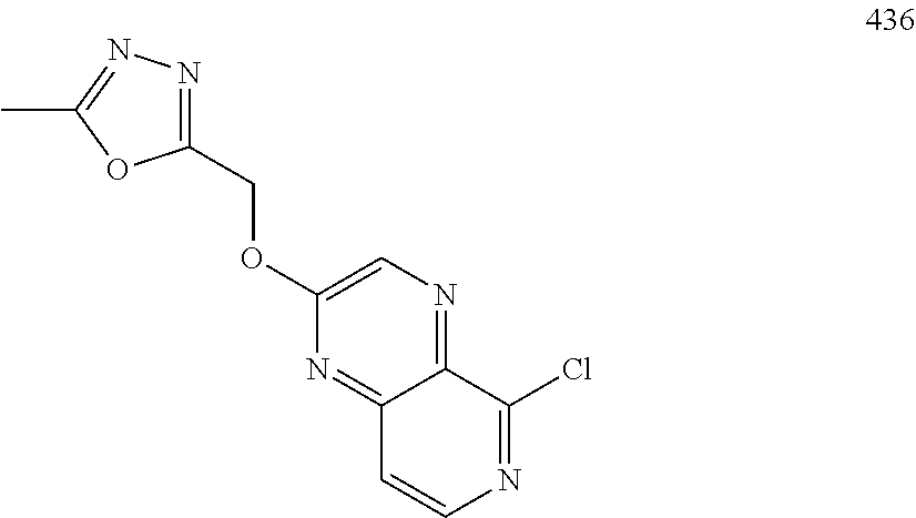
N1=C2C(=NC=C1OCC1=NN=C(C)O1)C(Cl)=NC=C2
